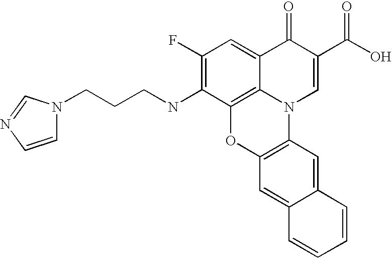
C1(F)=C(NCCCN2C=CN=C2)C2=C3C(=C1)C(=O)C(C(O)=O)=CN3C1=C(O2)C=C2C(=C1)C=CC=C2
